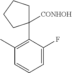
C1C(C2=C(C)C=CC=C2F)([CONHOH])CCC1
